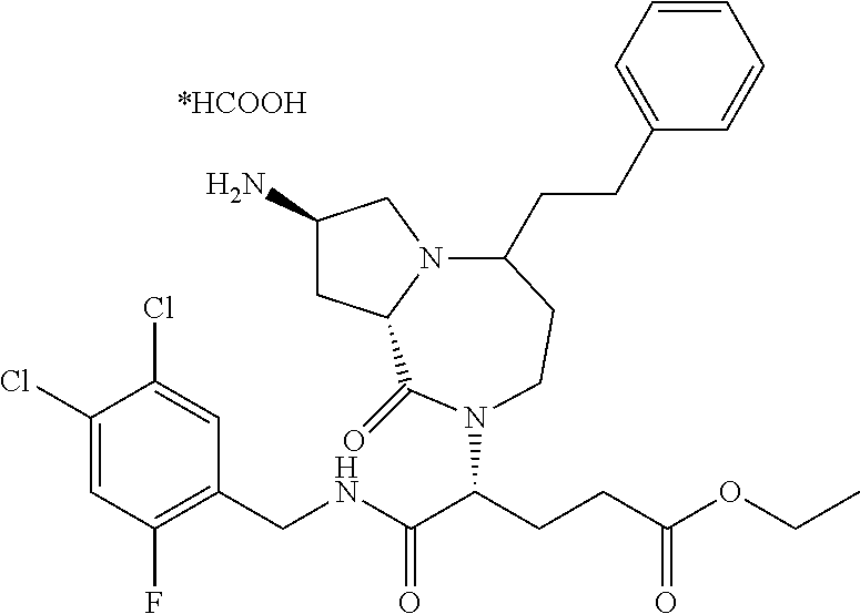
C1(N)CC2N(C1)C(CCC1=CC=CC=C1)CCN(C(CCC(OCC)=O)C(NCC1=C(F)C=C(Cl)C(Cl)=C1)=O)C2=O
